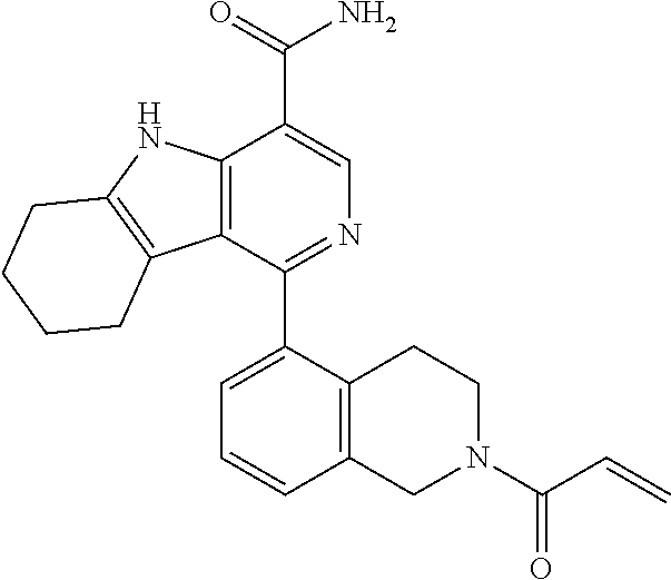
C12=C(C3=C(N1)CCCC3)C(C1=CC=CC3=C1CCN(C(C=C)=O)C3)=NC=C2C(=O)N
